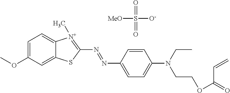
C1=C(OC)C=C2C(=C1)[N+](C)=C(N=NC1=CC=C(N(CC)CCOC(=O)C=C)C=C1)S2.[MeO]S([O-])(=O)=O
